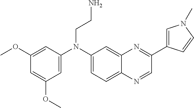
C1(N(C2=CC(OC)=CC(OC)=C2)CCN)=CC=C2C(=C1)N=C(C1=CN(C)C=C1)C=N2
